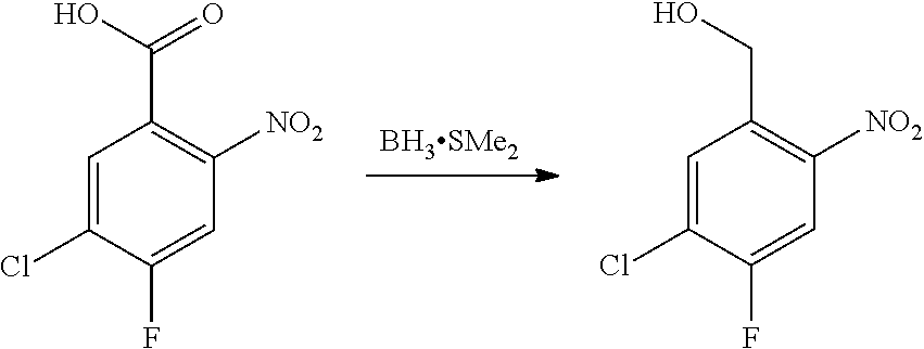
[BH3SMe2].C1=C(Cl)C(F)=CC([NO2])=C1CO.C1=C(Cl)C(F)=CC([NO2])=C1C(O)=O
